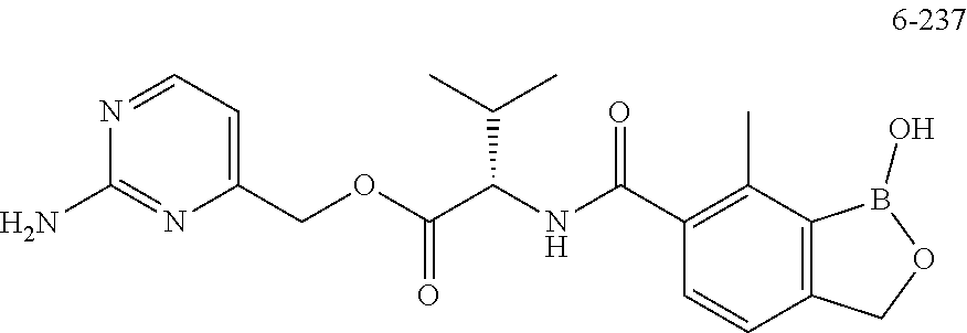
N1=CC=C(COC(C(NC(C2=C(C)C3=C(C=C2)COB3O)=O)C(C)C)=O)N=C1N
